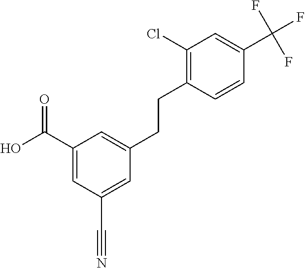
C(C1=C(Cl)C=C(C(F)(F)F)C=C1)CC1=CC(C(O)=O)=CC(C#N)=C1
